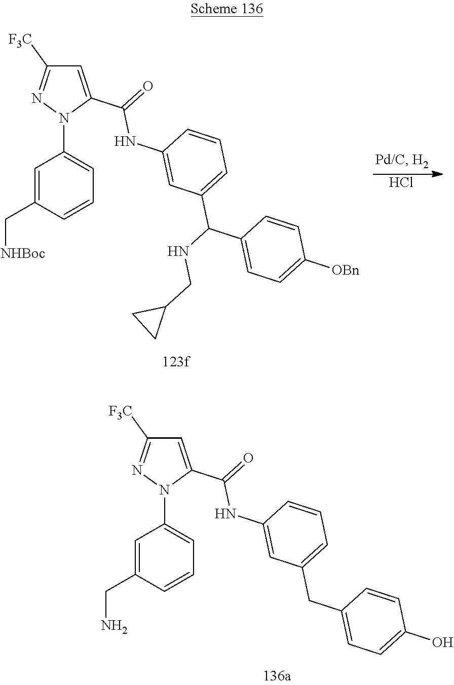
C1(NC(=O)C2=CC([F3C])=NN2C2=CC=CC(CN)=C2)=CC(CC2=CC=C(O)C=C2)=CC=C1.C1(NC(=O)C2=CC([F3C])=NN2C2=CC=CC(C[NHBoc])=C2)=CC(C(C2=CC=C([OBn])C=C2)NCC2CC2)=CC=C1.Cl
